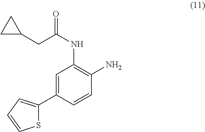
C(NC1=C(N)C=CC(C2=CC=CS2)=C1)(=O)CC1CC1
